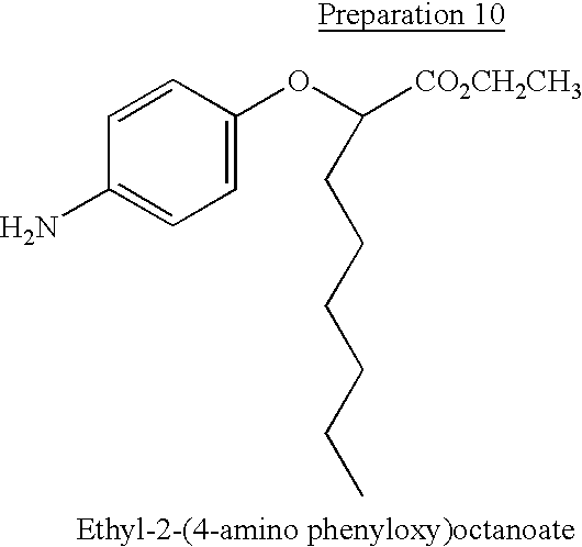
C1=CC(N)=CC=C1OC([CO2CH2CH3])CCCCCC
